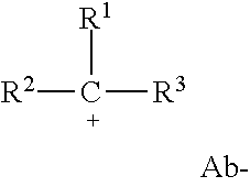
[R2]C([R3])[R1]
